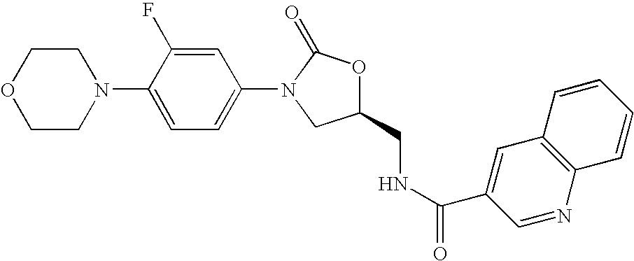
O1CCN(C2=CC=C(N3CC(CNC(=O)C4=CC5=C(N=C4)C=CC=C5)OC3=O)C=C2F)CC1
